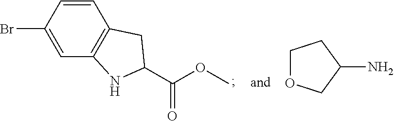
C1OCC(N)C1.C12=C(C=CC(Br)=C1)CC(C(OC)=O)N2
